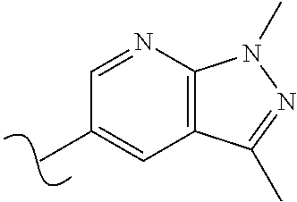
C1=NC2=C(C=C1C)C(C)=NN2C
